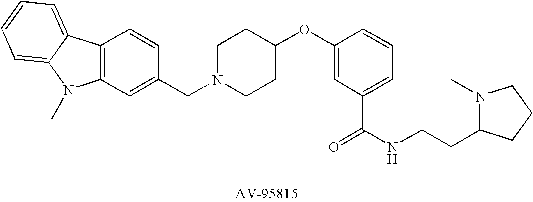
C12=C(C=C(CN3CCC(OC4=CC(C(NCCC5N(C)CCC5)=O)=CC=C4)CC3)C=C1)N(C)C1=CC=CC=C21
